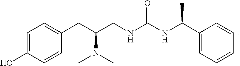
C1=C(O)C=CC(CC(CNC(NC(C2=CC=CC=C2)C)=O)N(C)C)=C1
